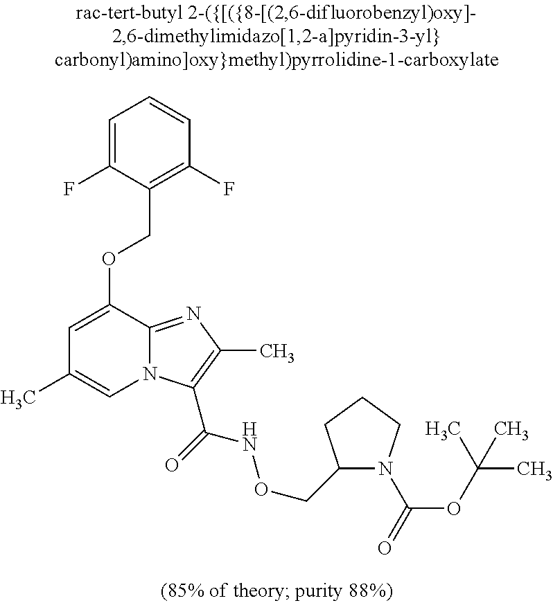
C1=C(F)C(COC2=CC(C)=CN3C2=NC(C)=C3C(=O)NOCC2N(C(=O)OC(C)(C)C)CCC2)=C(F)C=C1
